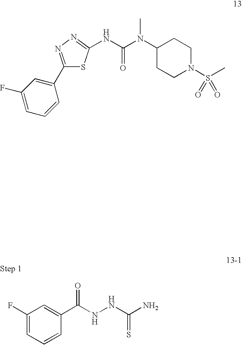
N(C(N(C1CCN(S(C)(=O)=O)CC1)C)=O)C1=NN=C(C2=CC(F)=CC=C2)S1.C1(C(NNC(N)=S)=O)=CC(F)=CC=C1
